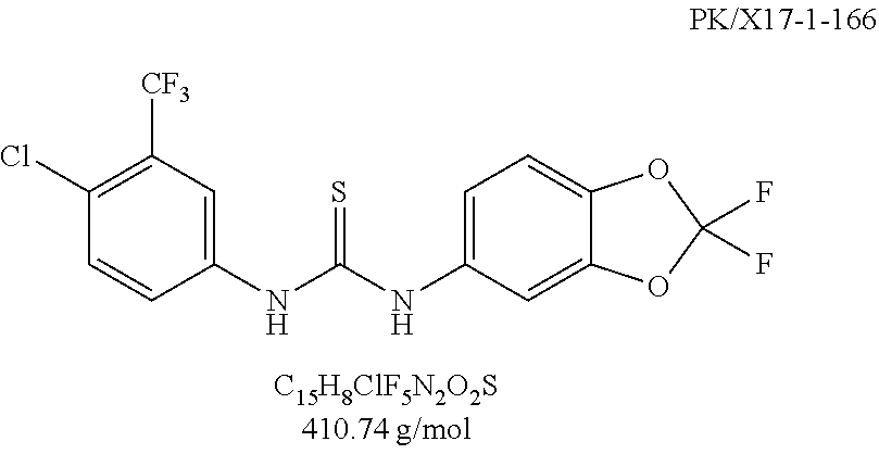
C1(Cl)=C([CF3])C=C(NC(NC2=CC=C3C(=C2)OC(F)(F)O3)=S)C=C1
